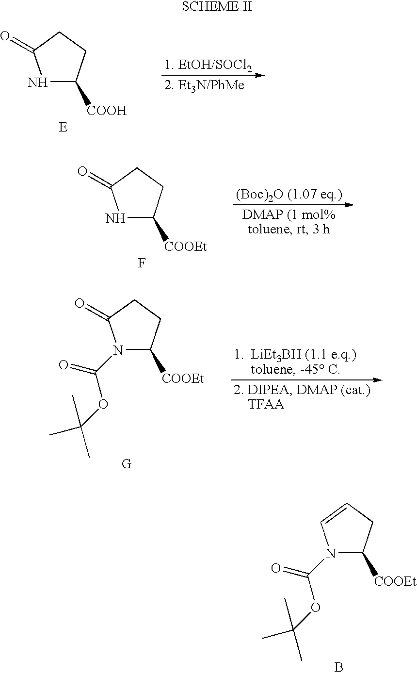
N1C([COOH])CCC1=O.N1C([COOEt])CCC1=O.F.N1(C(OC(C)(C)C)=O)C([COOEt])CCC1=O.N1(C(OC(C)(C)C)=O)C([COOEt])CC=C1.B
